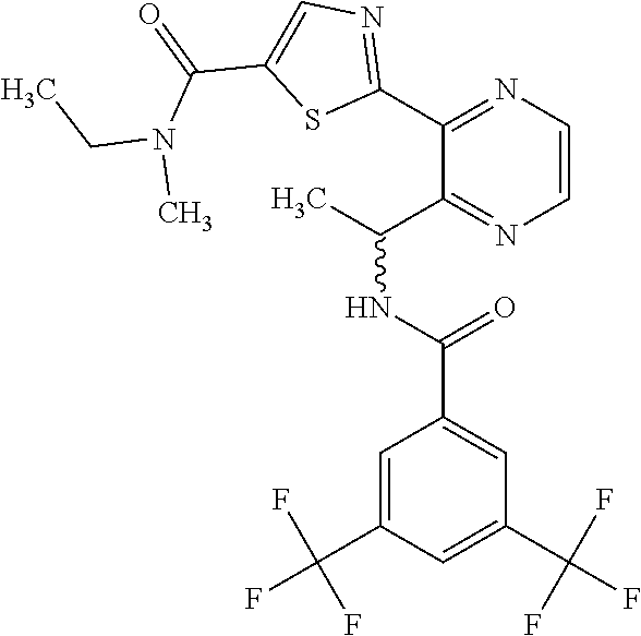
C1=C(C(F)(F)F)C=C(C(NC(C)C2=NC=CN=C2C2=NC=C(C(=O)N(CC)C)S2)=O)C=C1C(F)(F)F
